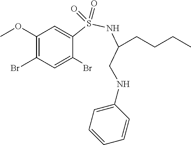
C1(OC)=C(Br)C=C(Br)C(S(NC(CNC2=CC=CC=C2)CCCC)(=O)=O)=C1
